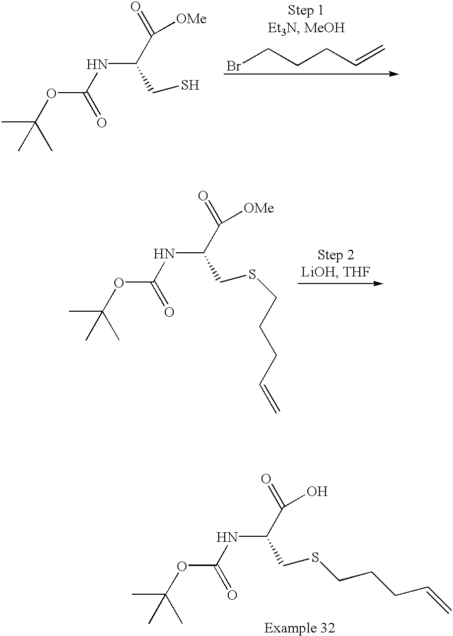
CC(C)(OC(NC(C(=O)[OMe])CS)=O)C.BrCCCC=C.CC(C)(OC(NC(C(=O)[OMe])CSCCCC=C)=O)C.C(C)(OC(NC(C(=O)O)CSCCCC=C)=O)(C)C
